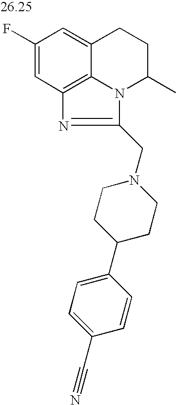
C1(F)=CC2=C3C(=C1)CCC(C)N3C(CN1CCC(C3=CC=C(C#N)C=C3)CC1)=N2
